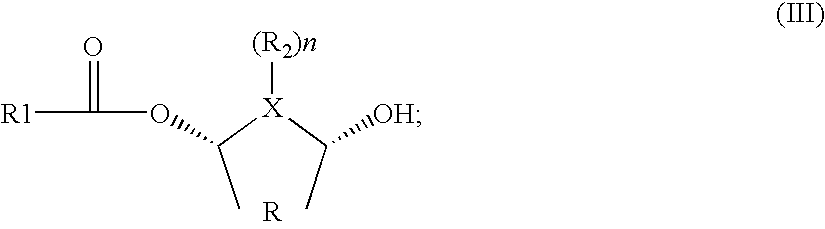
CC([X](C(C)[OH])[(R2)n])OC([R1])=O
